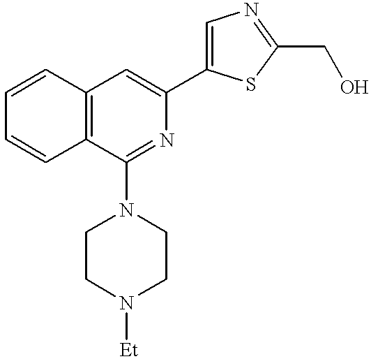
C1=CC2=C(C=C1)C(N1CCN([Et])CC1)=NC(C1=CN=C(CO)S1)=C2
